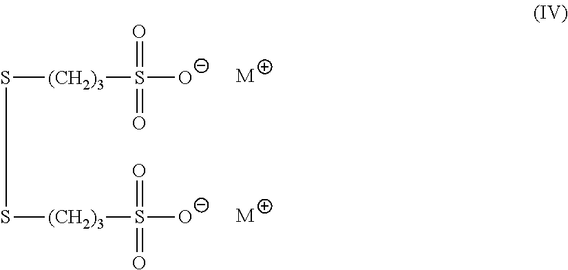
S([(CH2)3]S(=O)(=O)[O-])S[(CH2)3]S(=O)(=O)[O-].[M].[M]
